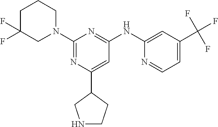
C1(C2CNCC2)=CC(NC2=CC(C(F)(F)F)=CC=N2)=NC(N2CCCC(F)(F)C2)=N1
